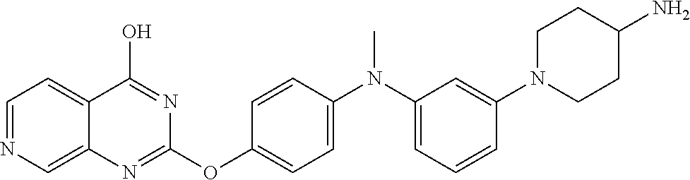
C1=NC=C2C(=C1)C(O)=NC(OC1=CC=C(N(C3=CC=CC(N4CCC(N)CC4)=C3)C)C=C1)=N2
